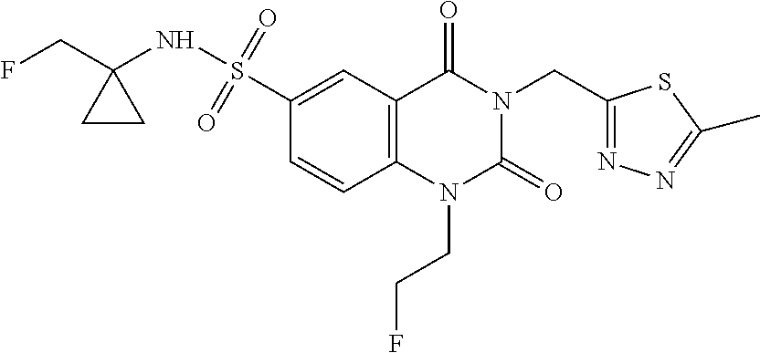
C1=C(S(NC2(CF)CC2)(=O)=O)C=CC2=C1C(=O)N(CC1=NN=C(C)S1)C(=O)N2CCF
